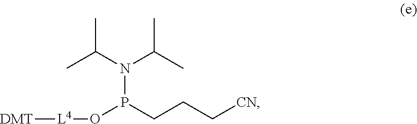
[DMT][L4]OP(CCC[CN])N(C(C)C)C(C)C
